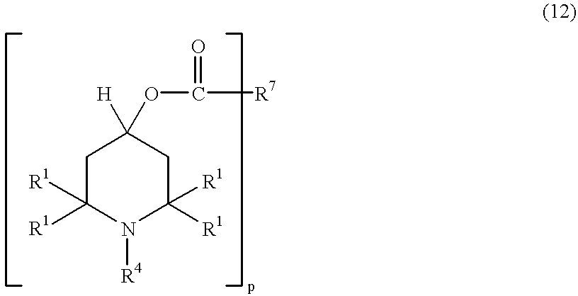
C1C([R1])([R1])N([R4])C([R1])([R1])CC1([H])OC(=O)[R7]
